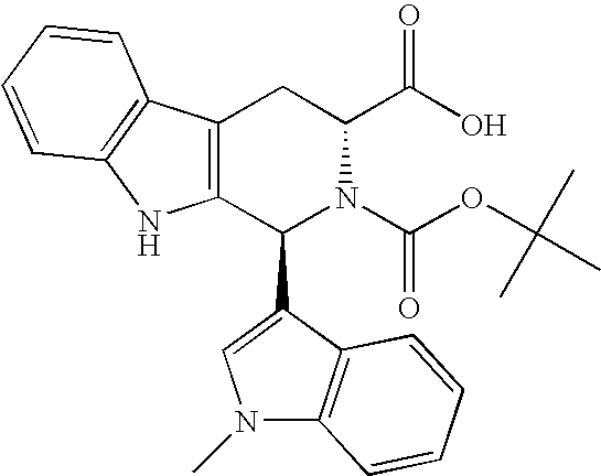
C1(C2=CN(C)C3=C2C=CC=C3)N(C(OC(C)(C)C)=O)C(C(=O)O)CC2=C1NC1=C2C=CC=C1
